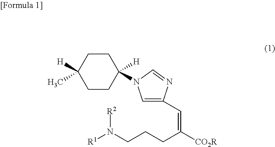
C1CC([H])(C)CCC1([H])N1C=C(C=C(CCCN([R1])[R2])[CO2R])N=C1
